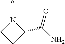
N1(*)CCC1C(N)=O
